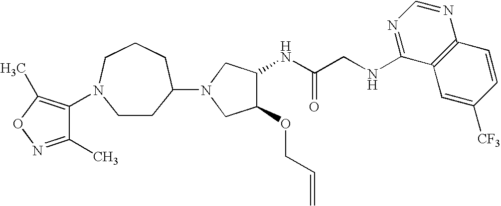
C(C(NC1C(OCC=C)CN(C2CCN(C3=C(C)ON=C3C)CCC2)C1)=O)NC1=NC=NC2=C1C=C([CF3])C=C2
